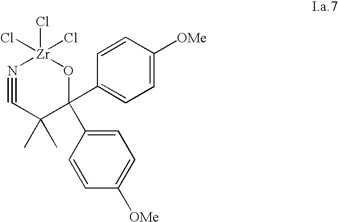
C1=C(C2(C3=CC=C([OMe])C=C3)O[Zr](Cl)(Cl)(Cl)N#CC2(C)C)C=CC([OMe])=C1
